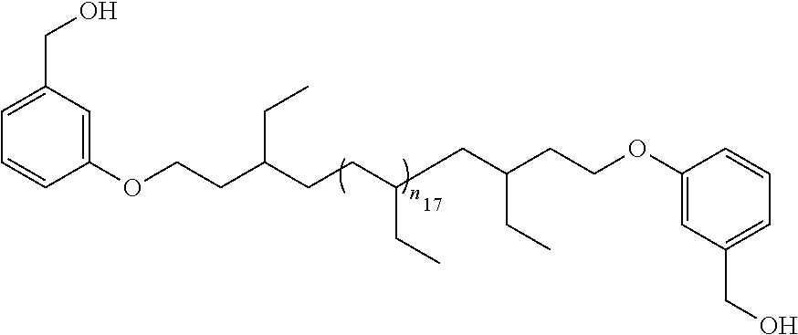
C1(OCCC(CCC(CC(CC)CCOC2=CC(CO)=CC=C2)CC)CC)=CC(CO)=CC=C1
